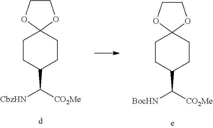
C1COC2(O1)CCC(C([CO2Me])[CbzHN])CC2.C1COC2(O1)CCC(C([CO2Me])[BocHN])CC2
